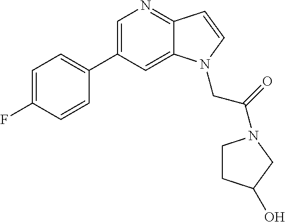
C1=C(C2=CC=C(F)C=C2)C=C2C(=N1)C=CN2CC(=O)N1CCC(O)C1
